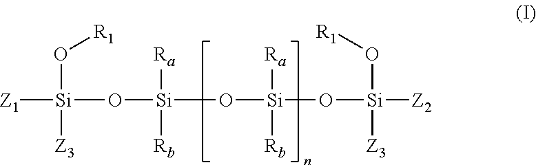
[Z1][Si](O[R1])([Z3])O[Si]([Ra])([Rb])O[Si]([Ra])([Rb])O[Si]([Z2])([Z3])O[R1]
